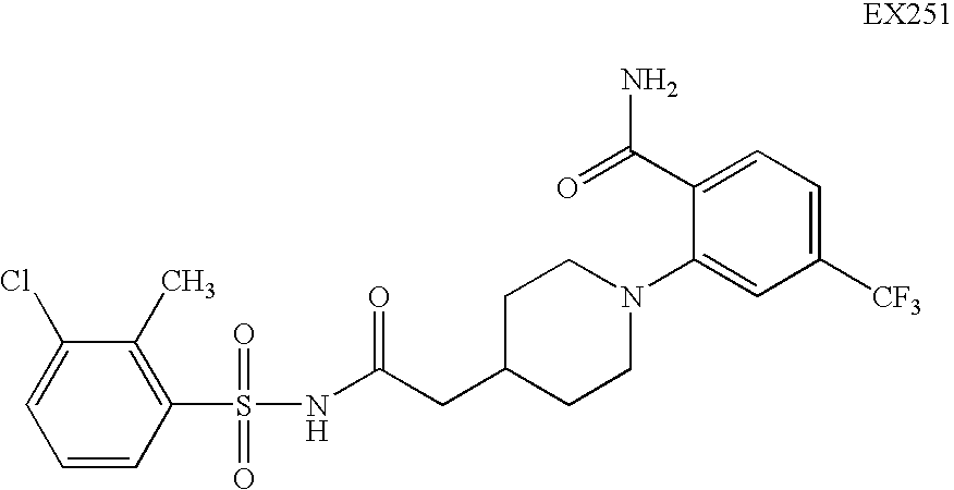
C1=CC(S(NC(CC2CCN(C3=CC([CF3])=CC=C3C(=O)N)CC2)=O)(=O)=O)=C(C)C(Cl)=C1
